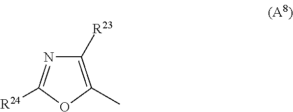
C1([R23])=C(C)OC([R24])=N1
